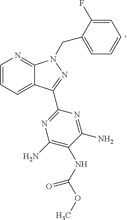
C1=CC=C2C(=N1)N(CC1=CC=CC=C1F)N=C2C1=NC(N)=C(NC(OC)=O)C(N)=N1
